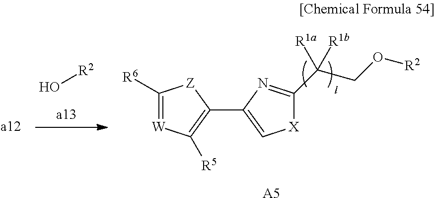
O[R2].C1([R6])=[W]C([R5])=C(C2=C[X]C(C(CO[R2])([R1b])[R1a])=N2)[Z]1.[A5]
